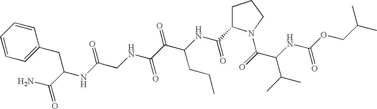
C(C(C)C)OC(NC(C(=O)N1CCCC1C(NC(C(C(NCC(NC(CC1=CC=CC=C1)C(N)=O)=O)=O)=O)CCC)=O)C(C)C)=O
